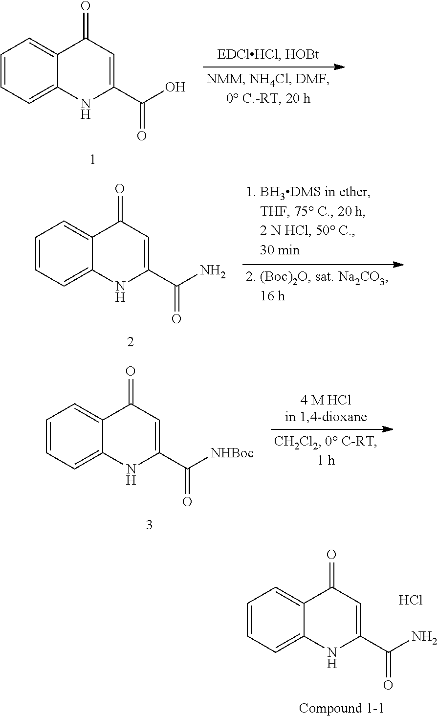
C1=C2C(=CC=C1)C(=O)C=C(C(N)=O)N2.Cl.C1=C2C(=CC=C1)C(=O)C=C(C(O)=O)N2.C1=C2C(=CC=C1)C(=O)C=C(C(N)=O)N2.C1=C2C(=CC=C1)C(=O)C=C(C([NHBoc])=O)N2
